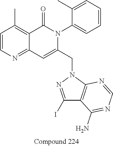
C1=CN=C2C(=C1C)C(=O)N(C1=CC=CC=C1C)C(CN1N=C(I)C3=C1N=CN=C3N)=C2
